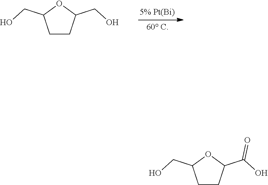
C1CC(CO)OC1CO.C1CC(C(O)=O)OC1CO
